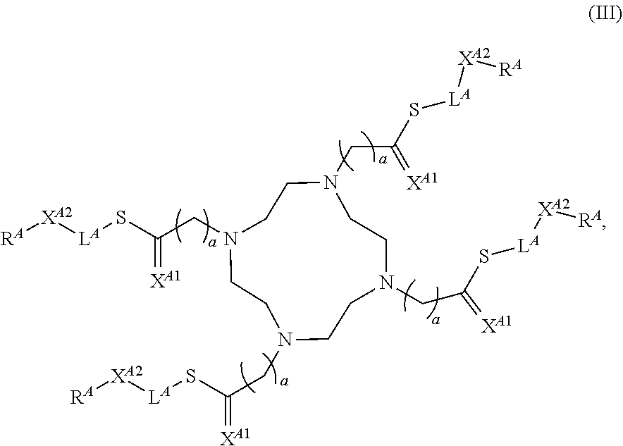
C1CN(CC(S[LA][XA2][RA])=[XA1])CCN(CC(S[LA][XA2][RA])=[XA1])CCN(CC(S[LA][XA2][RA])=[XA1])CCN1CC(S[LA][XA2][RA])=[XA1]
